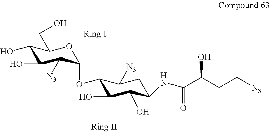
C1(OC2C([N3])C(O)C(O)C(CO)O2)C(O)C(O)C(NC(C(CC[N3])O)=O)CC1[N3]
